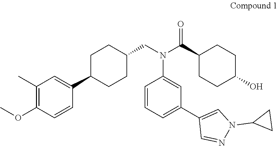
C1(C)=C(OC)C=CC(C2CCC(CN(C(C3CCC(O)CC3)=O)C3=CC(C4=CN(C5CC5)N=C4)=CC=C3)CC2)=C1
